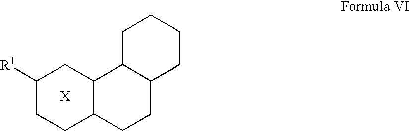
C1([R1])CCC2C(C1)C1C(CC2)CCCC1
